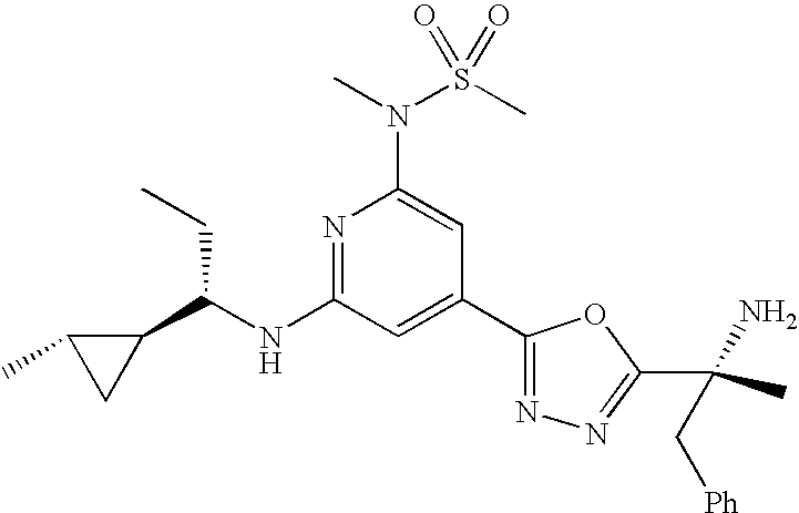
N1=C(NC(C2C(C)C2)CC)C=C(C2=NN=C(C(C)(N)C[Ph])O2)C=C1N(C)S(C)(=O)=O
